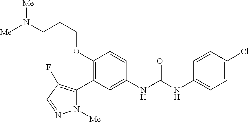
C1(OCCCN([Me])[Me])=C(C2=C(F)C=NN2[Me])C=C(NC(NC2=CC=C(Cl)C=C2)=O)C=C1
